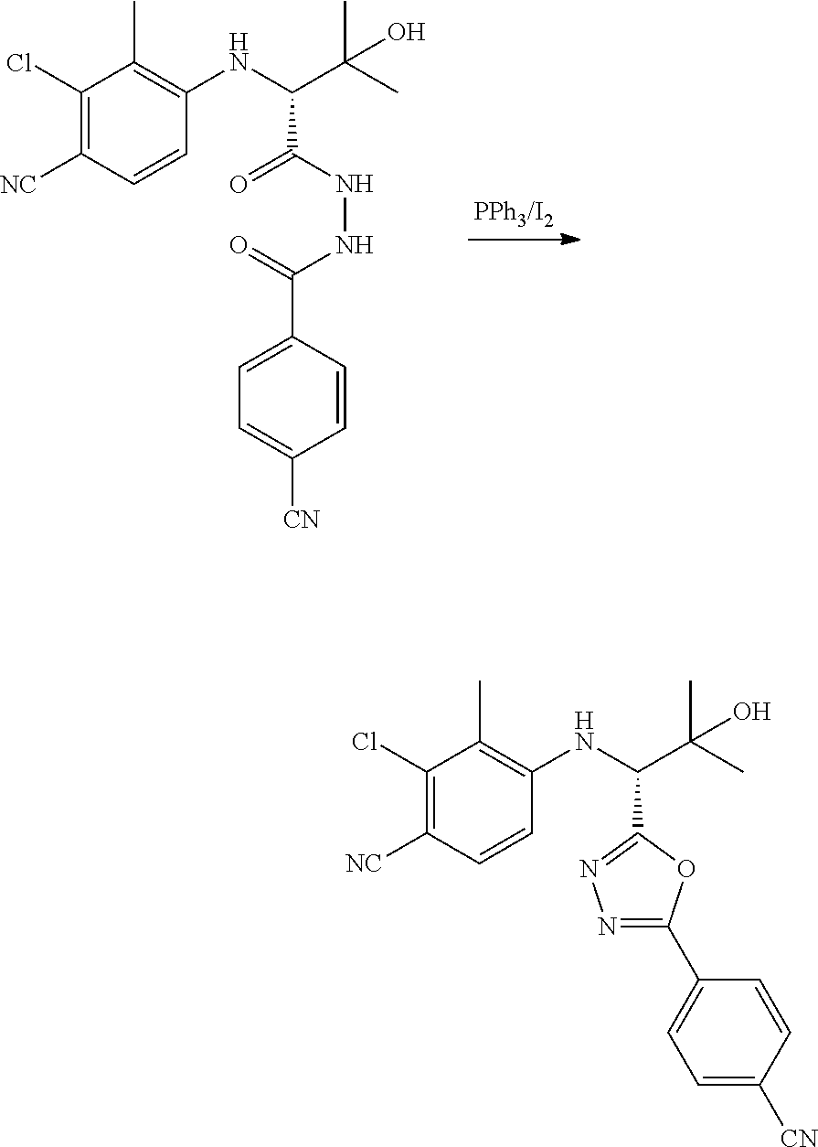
C1(Cl)=C([NC])C=CC(NC(C(O)(C)C)C(NNC(=O)C2=CC=C([CN])C=C2)=O)=C1C.C1(Cl)=C([NC])C=CC(NC(C(O)(C)C)C2=NN=C(C3=CC=C([CN])C=C3)O2)=C1C
